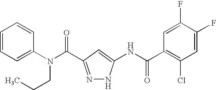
C1=C(N(C(=O)C2=NNC(NC(C3=C(Cl)C=C(F)C(F)=C3)=O)=C2)CCC)C=CC=C1
